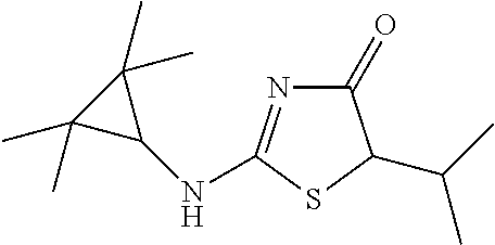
C1(=O)N=C(NC2C(C)(C)C2(C)C)SC1C(C)C
